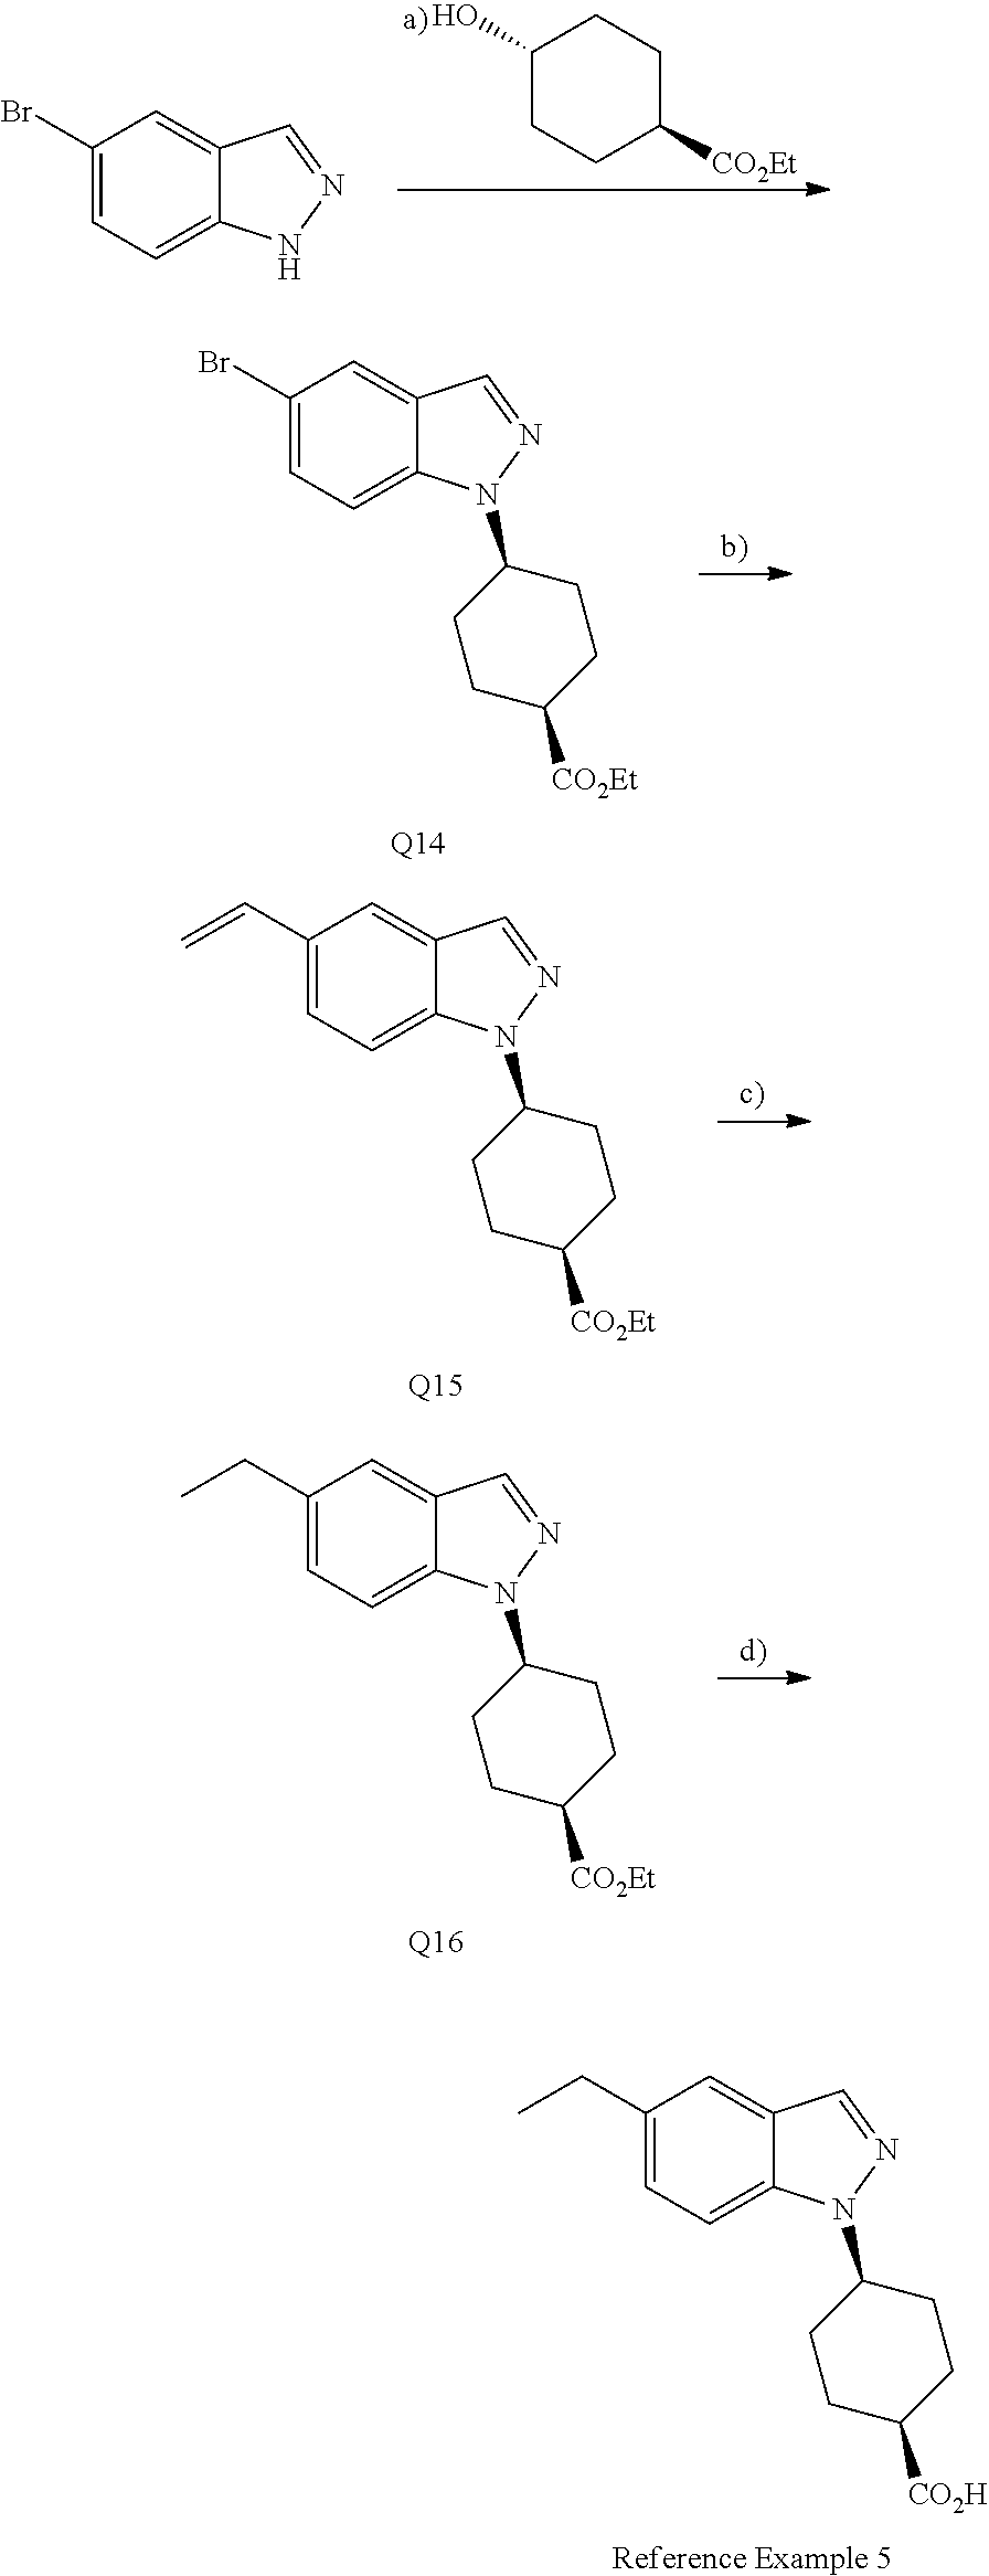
C1(Br)=CC=C2C(=C1)C=NN2.C1(O)CCC([CO2Et])CC1.C1(Br)=CC=C2C(=C1)C=NN2C1CCC([CO2Et])CC1.[Q14].C1(C=C)=CC=C2C(=C1)C=NN2C1CCC([CO2Et])CC1.[Q15].C1(CC)=CC=C2C(=C1)C=NN2C1CCC([CO2Et])CC1.[Q16].C1(CC)=CC=C2C(=C1)C=NN2C1CCC([CO2H])CC1.[Reference Example 5]
